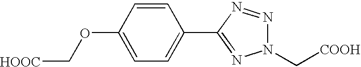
C1(OC[HOOC])=CC=C(C2=NN(C[COOH])N=N2)C=C1
